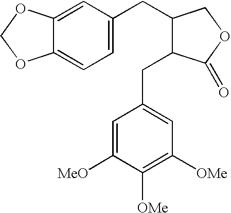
C12=CC=C(CC3C(CC4=CC([OMe])=C([OMe])C([MeO])=C4)C(=O)OC3)C=C1OCO2
